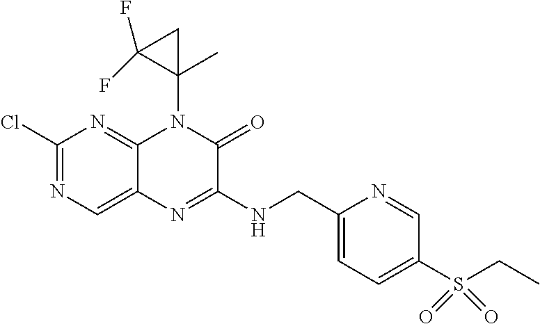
C1(Cl)=NC=C2C(=N1)N(C1(C)CC1(F)F)C(=O)C(NCC1=CC=C(S(CC)(=O)=O)C=N1)=N2
